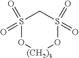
S1(=O)(=O)O[(CH2)3]OS(=O)(=O)C1
